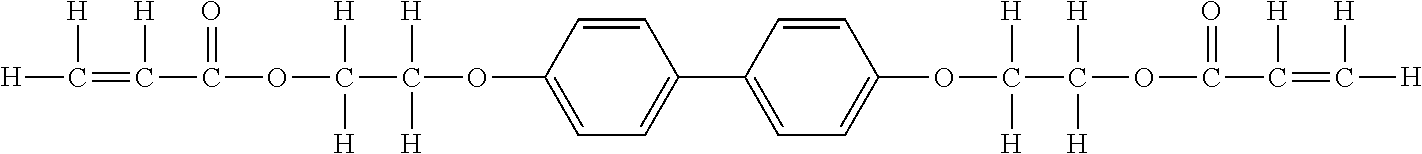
[H]C([H])=C([H])C(=O)OC([H])([H])C([H])([H])OC1=CC=C(C2=CC=C(OC(C([H])([H])OC(=O)C([H])=C([H])[H])([H])[H])C=C2)C=C1
